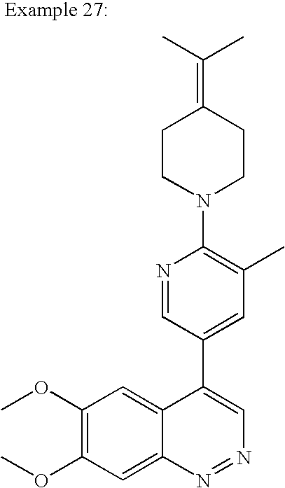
N1=CC(C2=CN=NC3=CC(OC)=C(OC)C=C23)=CC(C)=C1N1CCC(=C(C)C)CC1
